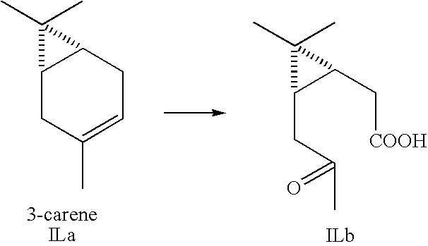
C12CC(C)=CCC1C2(C)C.C1(CC(C)=O)C(C[COOH])C1(C)C
